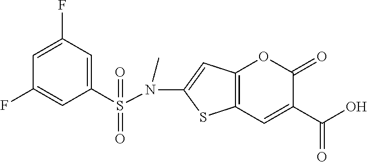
C12=C(C=C(C(O)=O)C(=O)O1)SC(N(S(C1=CC(F)=CC(F)=C1)(=O)=O)C)=C2
